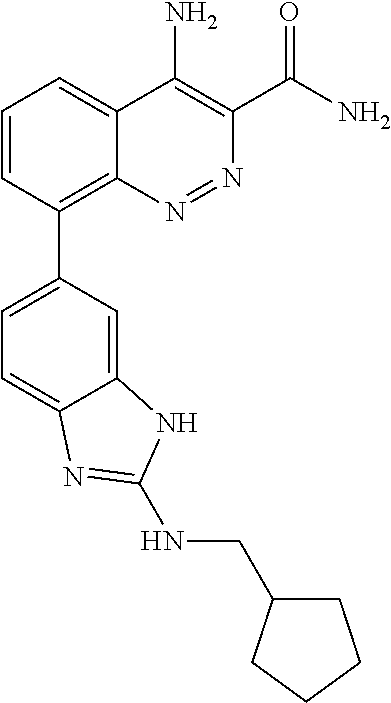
C1=CC(C2=CC=C3C(=C2)NC(NCC2CCCC2)=N3)=C2C(=C1)C(N)=C(C(N)=O)N=N2
